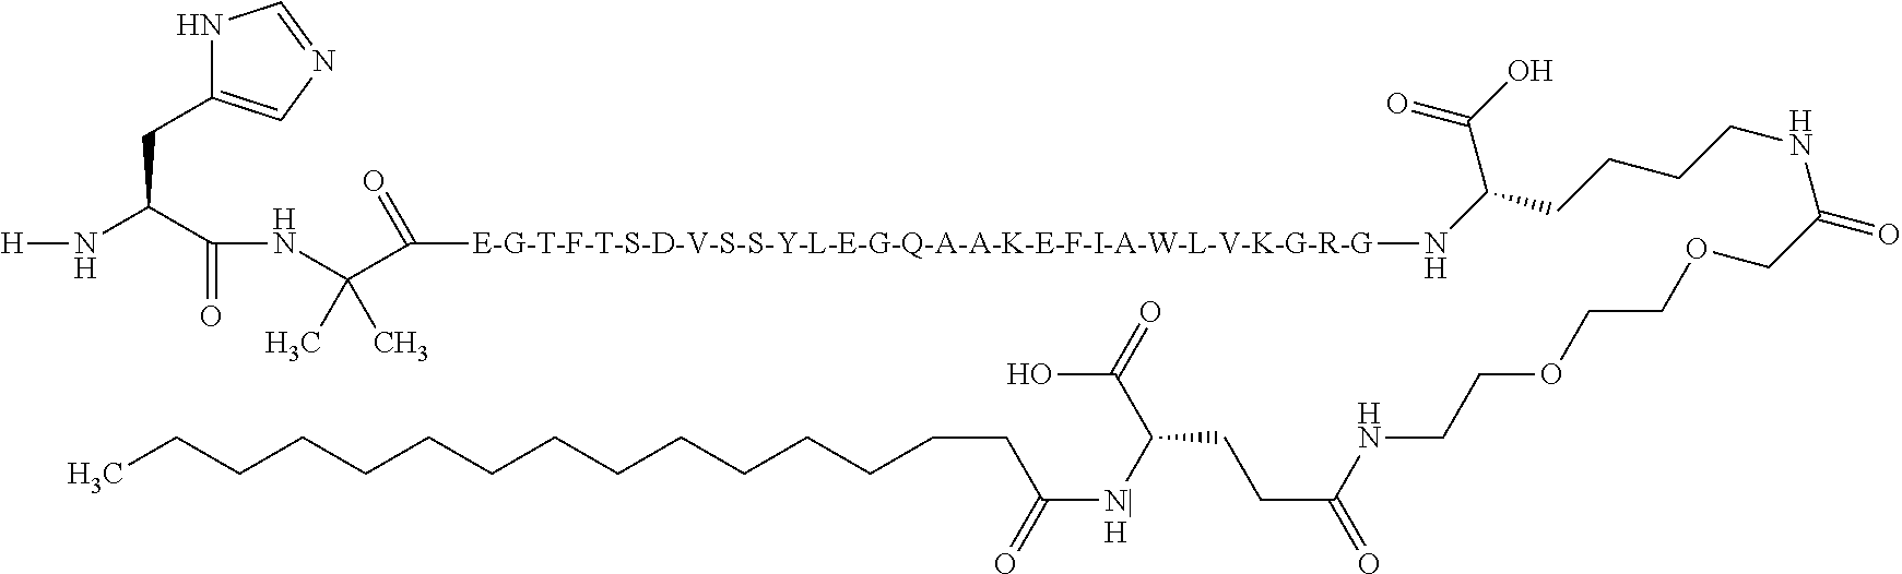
N1C(CC(N[H])C(=O)NC(C([E-G-T-F-T-S-D-V-S-S-Y-L-E-G-Q-A-A-K-E-F-I-A-W-L-V-K-G-R-G]NC(CCCCNC(=O)COCCOCCNC(CCC(C(=O)O)[N|H]C(=O)CCCCCCCCCCCCCCC)=O)C(O)=O)=O)(C)C)=CN=C1
